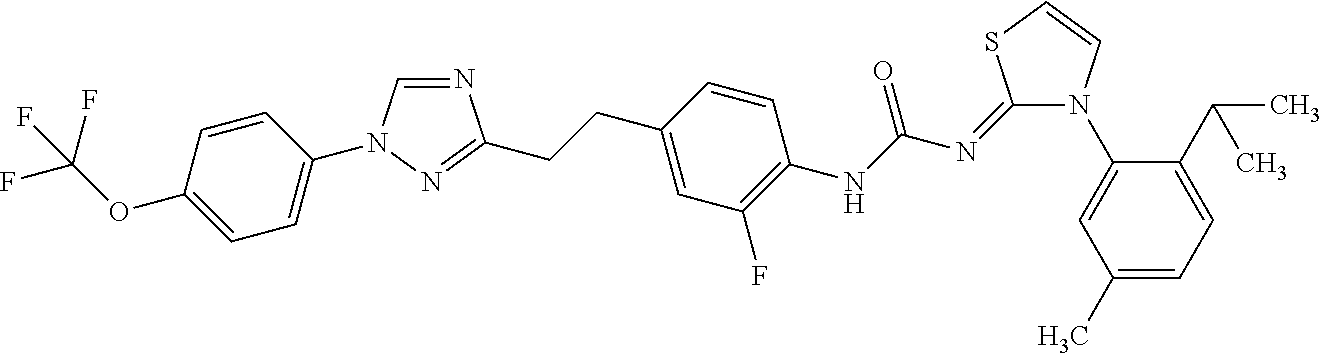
N1=CN(C2=CC=C(OC(F)(F)F)C=C2)N=C1CCC1=CC(F)=C(NC(N=C2N(C3=CC(C)=CC=C3C(C)C)C=CS2)=O)C=C1
